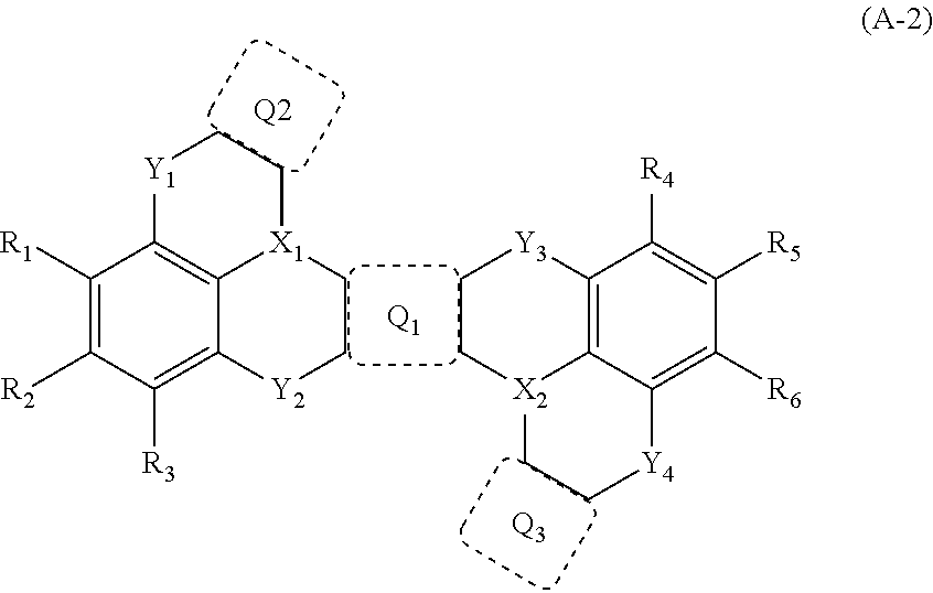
C1([R1])=C([R2])C([R3])=C2C3=C1[Y1]CC[X1]3CC[Y2]2.C1C[X2]2C3=C([Y3]1)C([R4])=C([R5])C([R6])=C3[Y4]CC2.[Q1].[Q2].[Q3]
